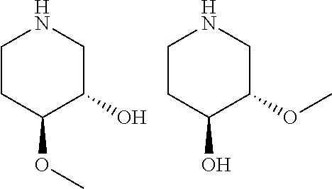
C1CC(OC)C(O)CN1.C1CC(O)C(OC)CN1
